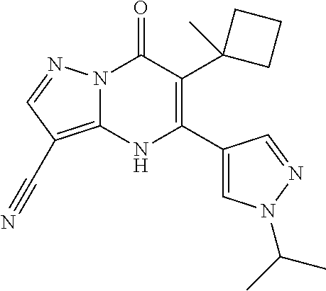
N12C(=C(C#N)C=N1)NC(C1=CN(C(C)C)N=C1)=C(C1(C)CCC1)C2=O
